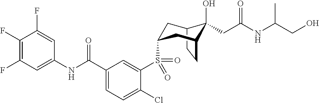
C12CCC(CC(S(C3=CC(C(NC4=CC(F)=C(F)C(F)=C4)=O)=CC=C3Cl)(=O)=O)C1)C2(O)CC(NC(CO)C)=O
